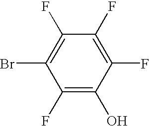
C1(F)=C(O)C(F)=C(F)C(F)=C1Br
